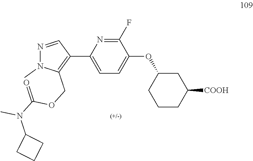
[COOH]C1CC(OC2=CC=C(C3=C(COC(N(C)C4CCC4)=O)N(C)N=C3)N=C2F)CCC1
